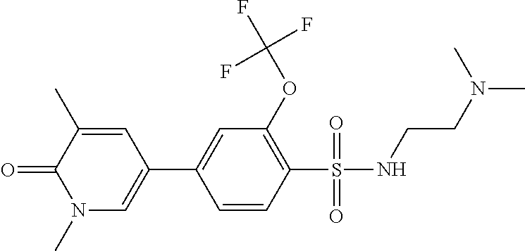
C1=CC(S(=O)(=O)NCCN(C)C)=C(OC(F)(F)F)C=C1C1=CN(C)C(=O)C(C)=C1
